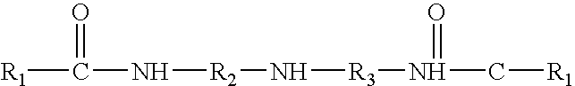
[R1]C(N[R2]N[R3]N(C[R1])=O)=O
